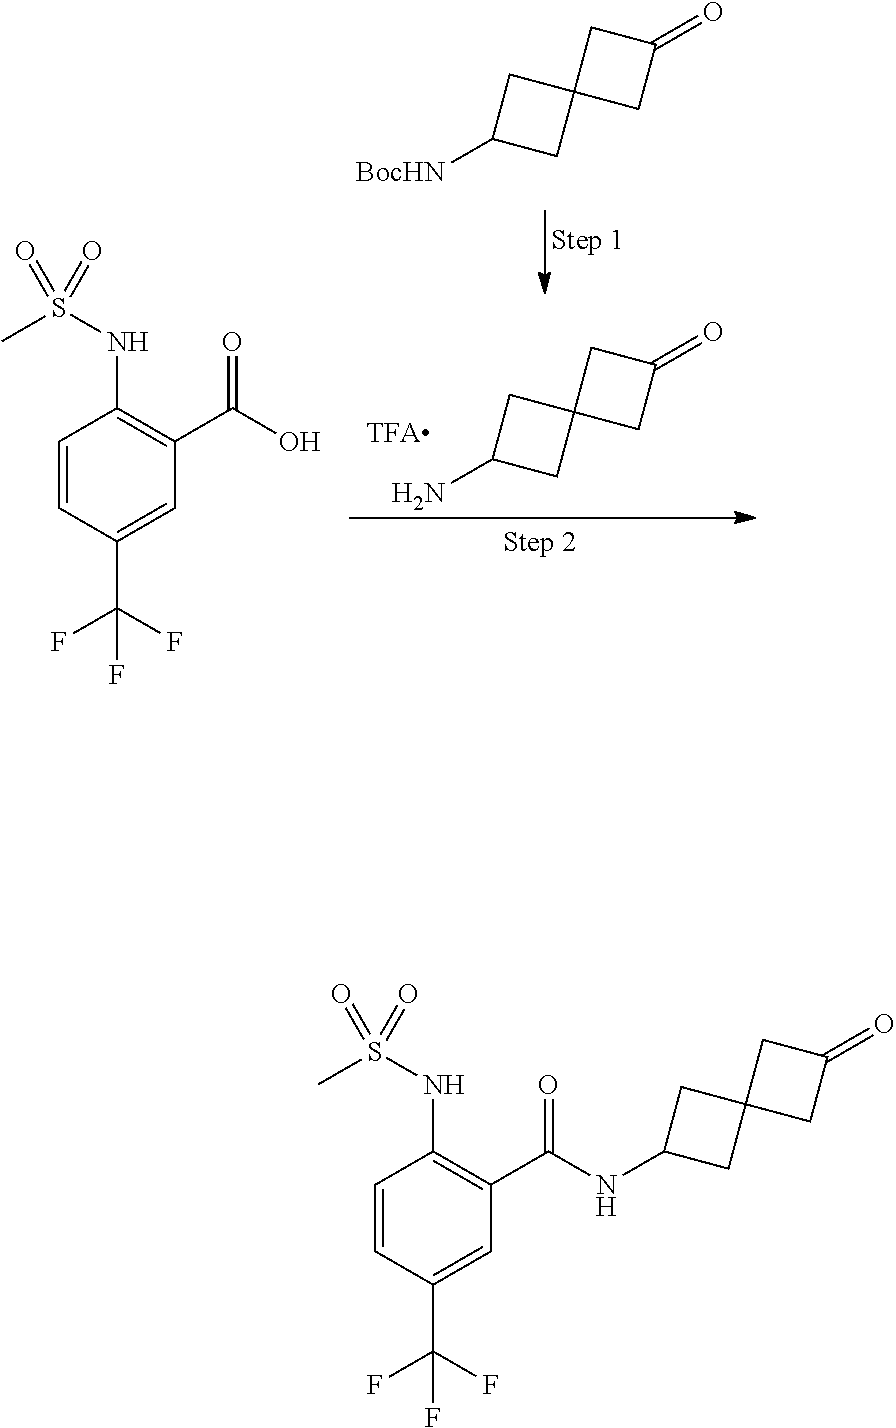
C1=CC(C(F)(F)F)=CC(C(O)=O)=C1NS(=O)(C)=O.C1([BocHN])CC2(C1)CC(=O)C2.C1(N)CC2(C1)CC(=O)C2.C1=CC(C(F)(F)F)=CC(C(NC2CC3(C2)CC(=O)C3)=O)=C1NS(=O)(C)=O
